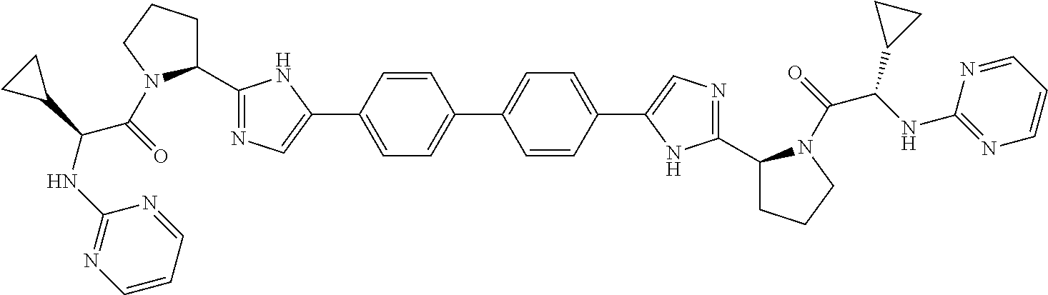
C1(C2CCCN2C(=O)C(C2CC2)NC2=NC=CC=N2)=NC=C(C2=CC=C(C3=CC=C(C4=CN=C(C5CCCN5C(=O)C(NC5=NC=CC=N5)C5CC5)N4)C=C3)C=C2)N1
